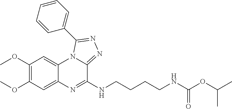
C1(OC)=C(OC)C=C2C(=C1)N1C(=NN=C1C1=CC=CC=C1)C(NCCCCNC(OC(C)C)=O)=N2
